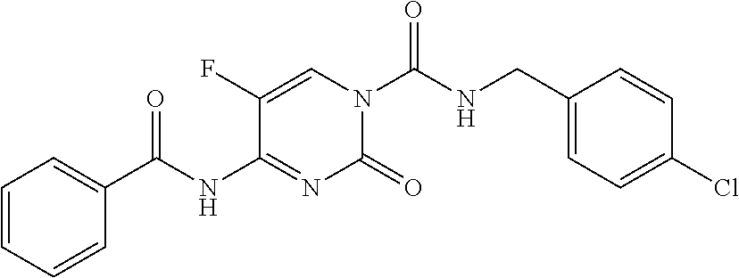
C1(=O)N(C(=O)NCC2=CC=C(Cl)C=C2)C=C(F)C(NC(=O)C2=CC=CC=C2)=N1
